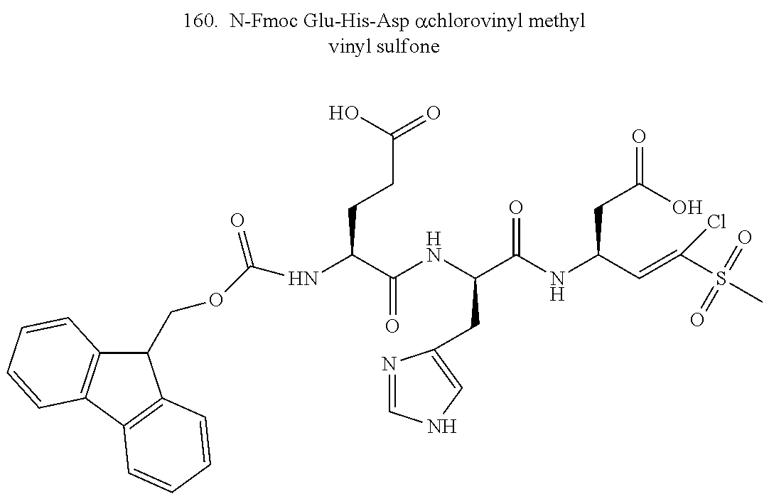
C1(COC(NC(C(=O)NC(CC2=CNC=N2)C(=O)NC(CC(O)=O)C=C(S(=O)(=O)C)Cl)CCC(=O)O)=O)C2=C(C3=C1C=CC=C3)C=CC=C2
